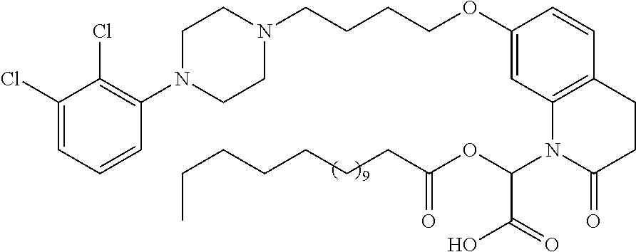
C1(Cl)=CC=CC(N2CCN(CCCCOC3=CC4=C(C=C3)CCC(=O)N4C(OC(CCCCCCC)=O)C(=O)O)CC2)=C1Cl
